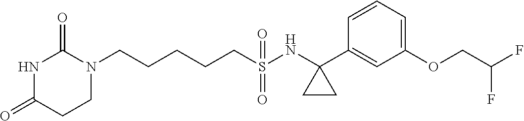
C(CCCS(NC1(C2=CC(OCC(F)F)=CC=C2)CC1)(=O)=O)CN1C(=O)NC(=O)CC1
